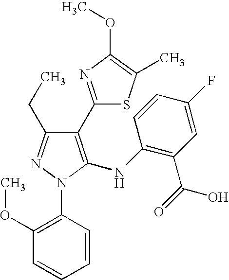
C1(C2=NC(OC)=C(C)S2)=C(NC2=C(C(=O)O)C=C(F)C=C2)N(C2=C(OC)C=CC=C2)N=C1CC
